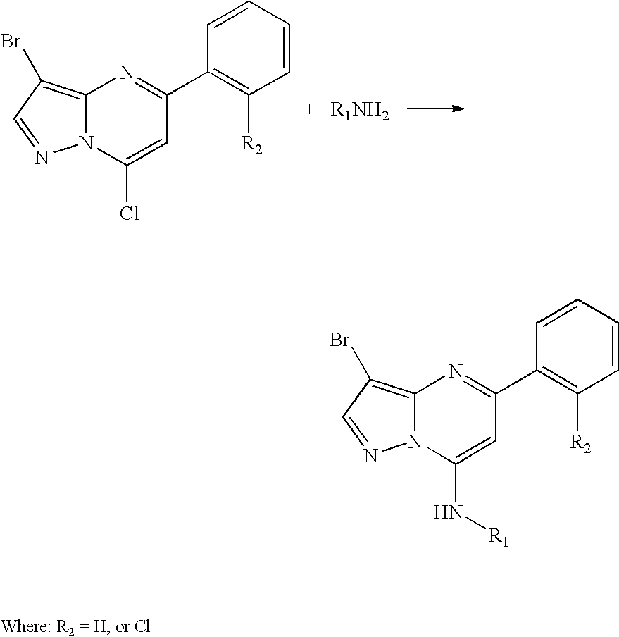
C12=C(Br)C=NN1C(Cl)=CC(C1=C([R2])C=CC=C1)=N2.C12=C(Br)C=NN1C(N[R1])=CC(C1=C([R2])C=CC=C1)=N2
